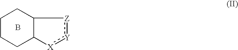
B.C1CCC2C(C1)[Z]:[Y]:[X]2
